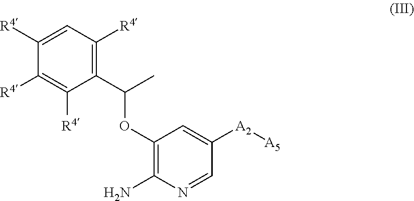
C1(OC(C2=C([R4])C=C([R4])C([R4])=C2[R4])C)=C(N)N=CC([A2][A5])=C1
